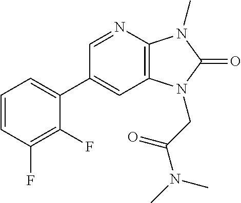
C1(C2=CC=CC(F)=C2F)=CC2=C(N=C1)N(C)C(=O)N2CC(N(C)C)=O
